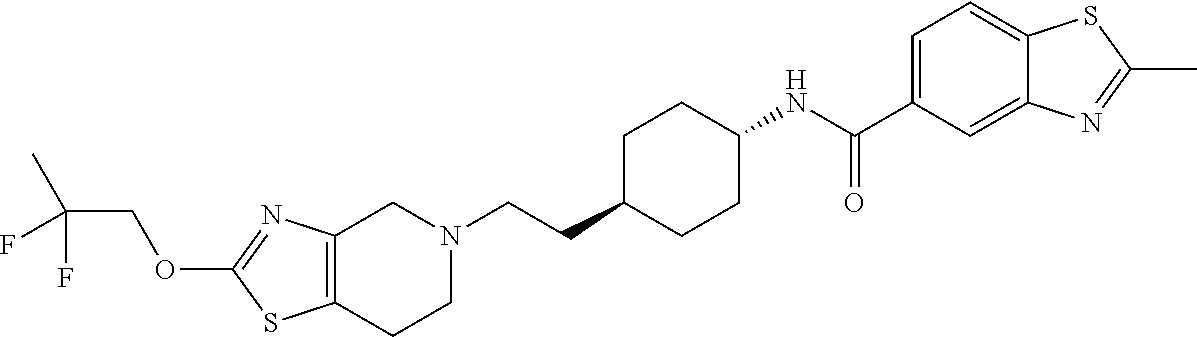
C12=C(CCN(CCC3CCC(NC(C4=CC=C5C(=C4)N=C(C)S5)=O)CC3)C1)SC(OCC(C)(F)F)=N2
